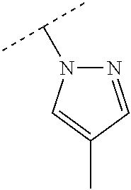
N1=CC(C)=CN1C(C)C
